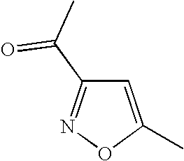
C1=C(C)ON=C1C(C)=O
